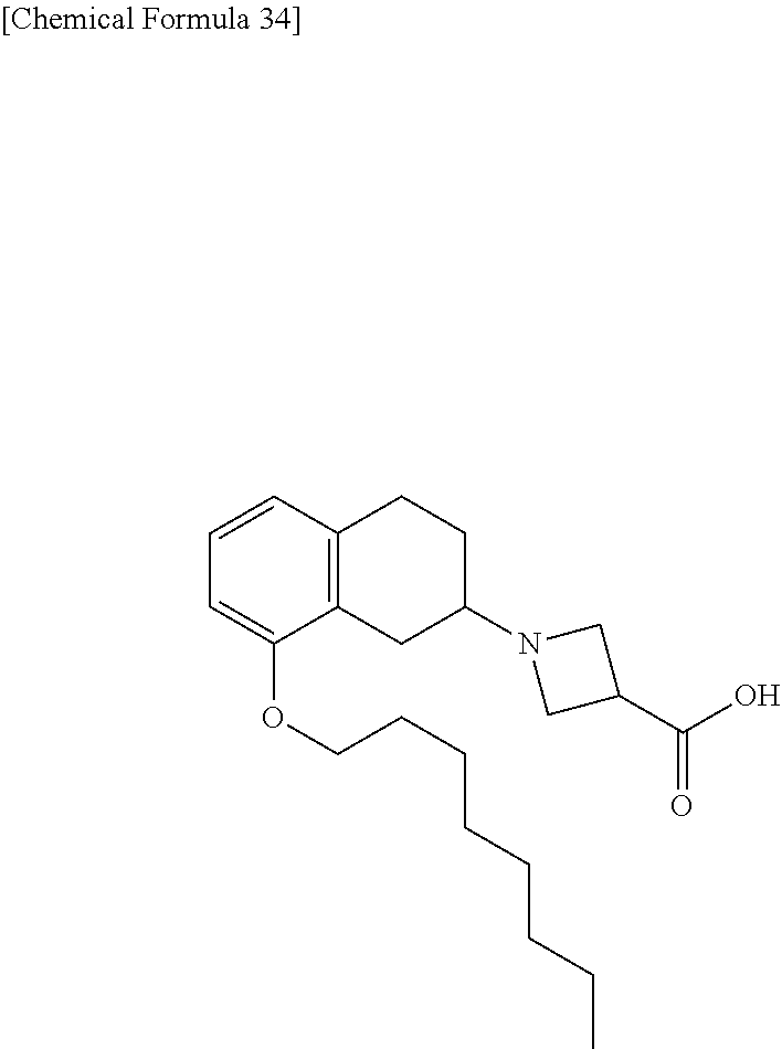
O(C1=CC=CC2=C1CC(N1CC(C(O)=O)C1)CC2)CCCCCCCC
